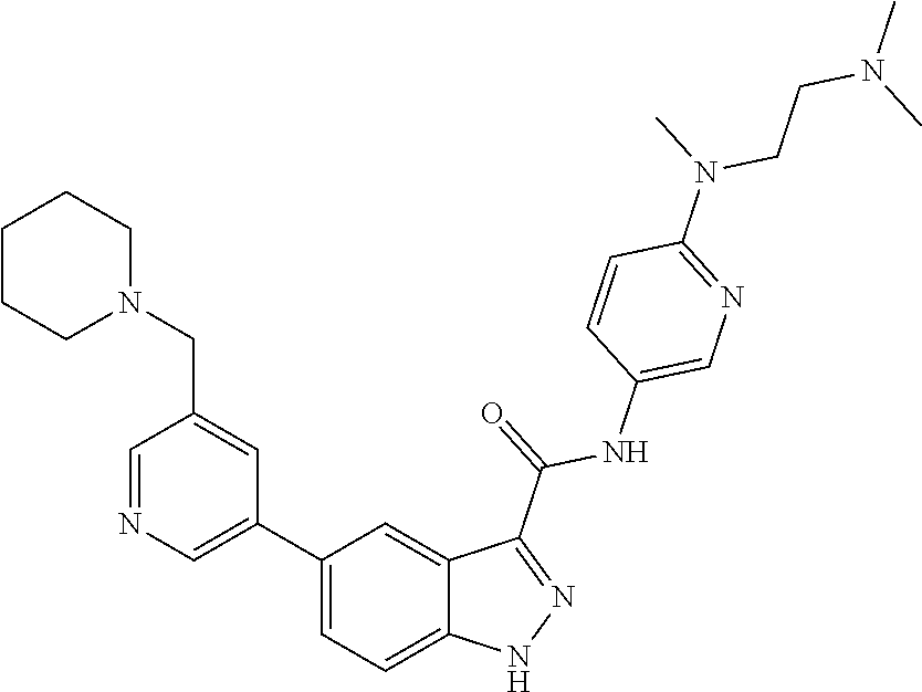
C1(C2=CN=CC(CN3CCCCC3)=C2)=CC=C2C(=C1)C(C(=O)NC1=CN=C(N(CCN(C)C)C)C=C1)=NN2
